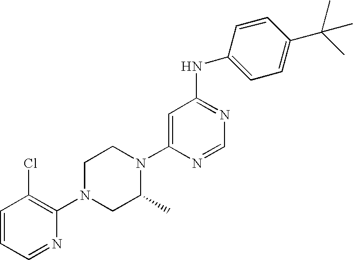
C1=CC=NC(N2CC(C)N(C3=CC(NC4=CC=C(C(C)(C)C)C=C4)=NC=N3)CC2)=C1Cl
